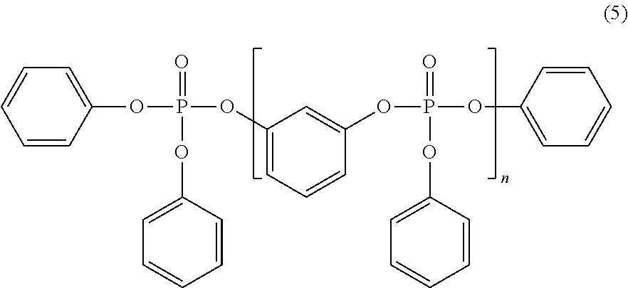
C1=CC(OP(OC2=CC=CC(OP(OC3=CC=CC=C3)(=O)OC3=CC=CC=C3)=C2)(=O)OC2=CC=CC=C2)=CC=C1
